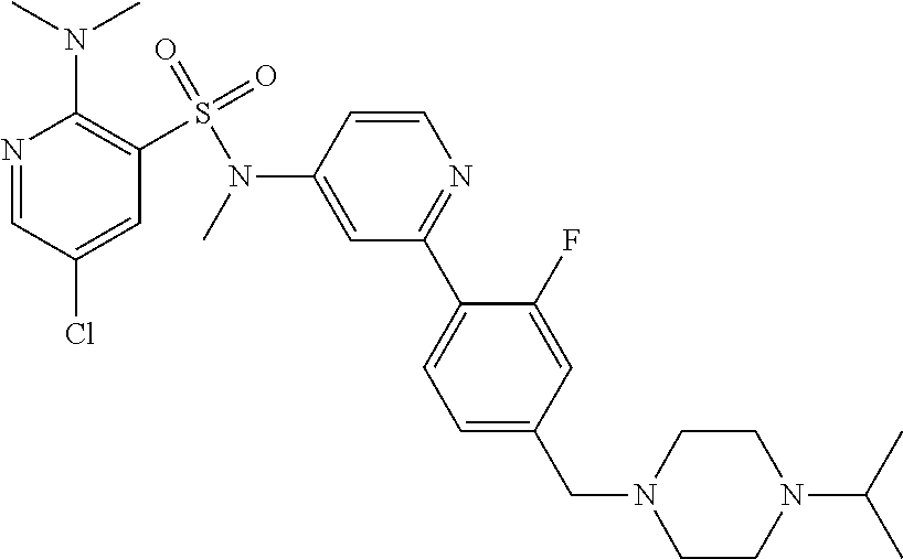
N1=CC(Cl)=CC(S(=O)(=O)N(C2=CC(C3=CC=C(CN4CCN(C(C)C)CC4)C=C3F)=NC=C2)C)=C1N(C)C
